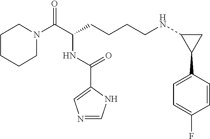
C1N(C(C(CCCCNC2C(C3=CC=C(F)C=C3)C2)NC(C2=CN=CN2)=O)=O)CCCC1
